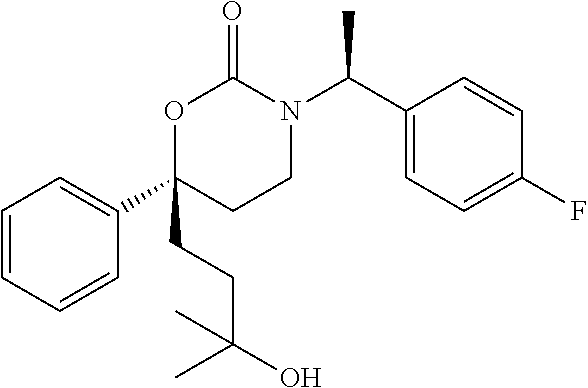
C1=CC=CC(C2(CCC(C)(C)O)CCN(C(C3=CC=C(F)C=C3)C)C(=O)O2)=C1
